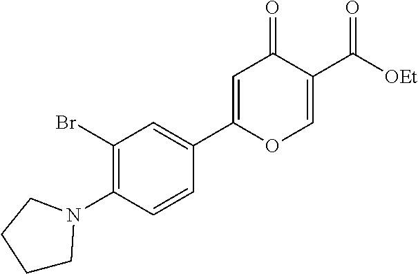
C1(Br)=C(N2CCCC2)C=CC(C2=CC(=O)C(C([OEt])=O)=CO2)=C1
